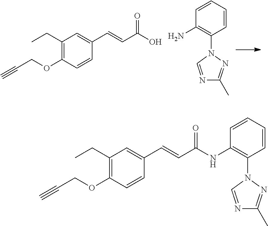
C1(CC)=C(OCC#C)C=CC(C=CC(O)=O)=C1.C1(N)=C(N2N=C(C)N=C2)C=CC=C1.C1(CC)=C(OCC#C)C=CC(C=CC(NC2=C(N3N=C(C)N=C3)C=CC=C2)=O)=C1
